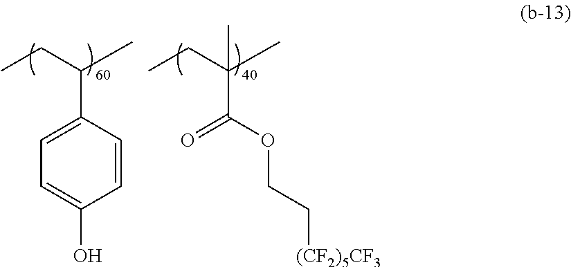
CCC(C)(C(OCC[(CF2)5CF3])=O)C.CCC(C)C1=CC=C(O)C=C1
